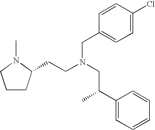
C1CC(CCN(CC(C2=CC=CC=C2)C)CC2=CC=C(Cl)C=C2)N(C)C1
